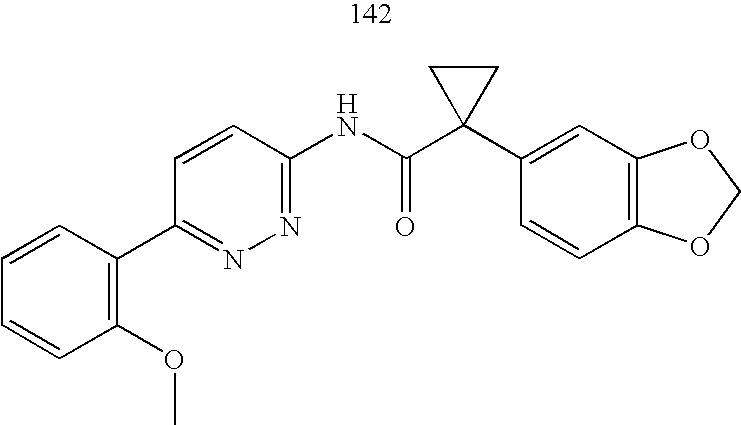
C1(C2=C(OC)C=CC=C2)=NN=C(NC(C2(C3=CC4=C(C=C3)OCO4)CC2)=O)C=C1
